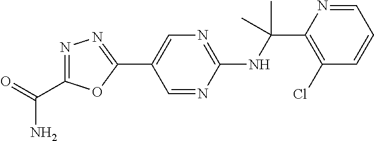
N(C(C1=C(Cl)C=CC=N1)(C)C)C1=NC=C(C2=NN=C(C(=O)N)O2)C=N1
